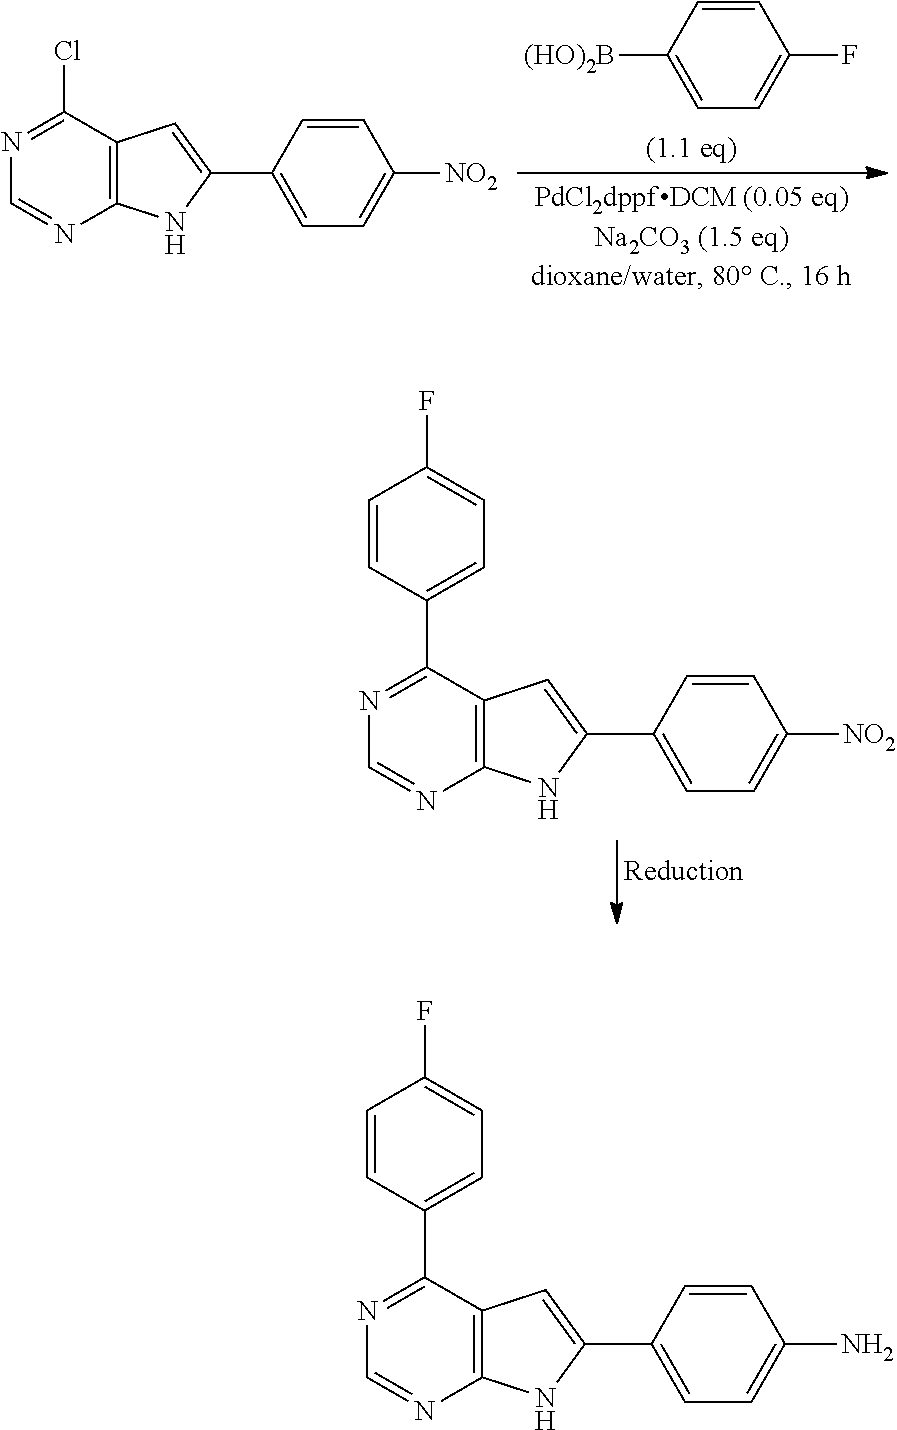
C12=C(NC(C3=CC=C([NO2])C=C3)=C1)N=CN=C2Cl.[(HO)2B]C1=CC=C(F)C=C1.C12=C(NC(C3=CC=C([NO2])C=C3)=C1)N=CN=C2C1=CC=C(F)C=C1.C12=C(NC(C3=CC=C(N)C=C3)=C1)N=CN=C2C1=CC=C(F)C=C1
